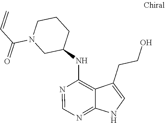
N1=CN=C2C(=C1NC1CCCN(C(C=C)=O)C1)C(CCO)=CN2
